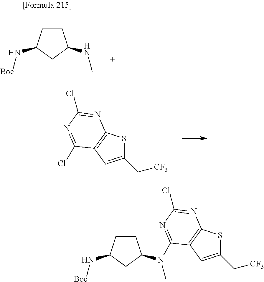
C1CC(N[Boc])CC1NC.C1(C[CF3])=CC2=C(S1)N=C(Cl)N=C2Cl.C1CC(N[Boc])CC1N(C)C1=NC(Cl)=NC2=C1C=C(C[CF3])S2
